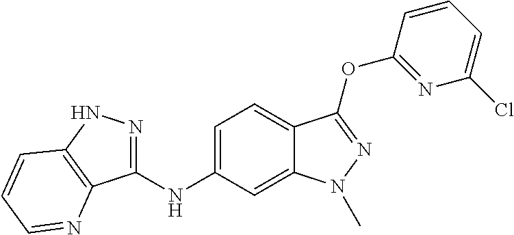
C1(NC2=CC=C3C(=C2)N(C)N=C3OC2=NC(Cl)=CC=C2)=NNC2=C1N=CC=C2
